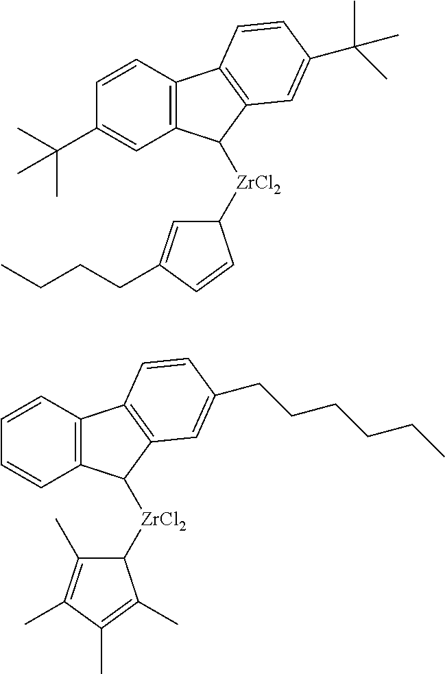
C1=CC(C(C)(C)C)=CC2=C1C1=C(C2[ZrCl2]C2C=C(CCCC)C=C2)C=C(C(C)(C)C)C=C1.C1=CC=CC2=C1C1=C(C2[ZrCl2]C2C(C)=C(C)C(C)=C2C)C=C(CCCCCC)C=C1
